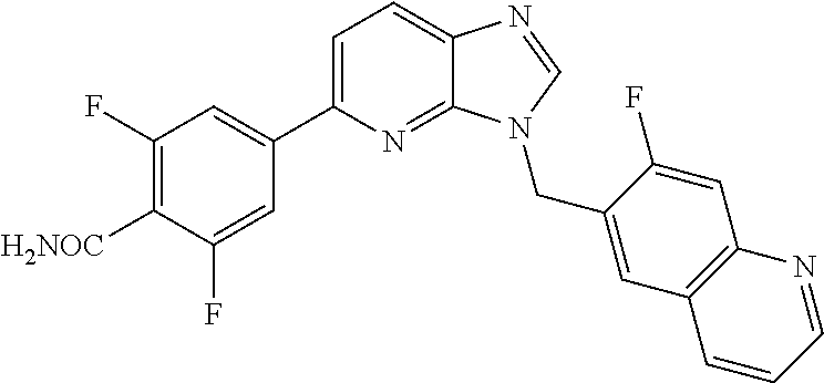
C1(C2=CC=C3C(=N2)N(CC2=CC4=C(C=C2F)N=CC=C4)C=N3)=CC(F)=C([H2NOC])C(F)=C1
